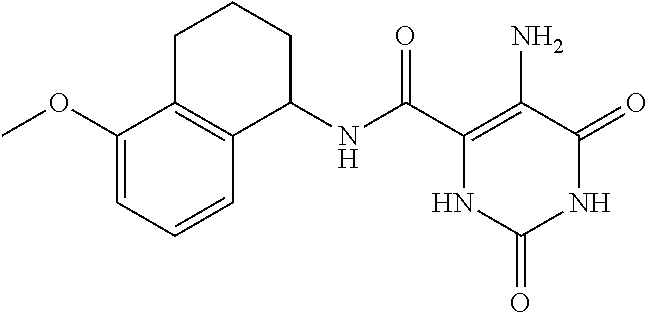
C(C1=C(N)C(=O)NC(=O)N1)(=O)NC1CCCC2=C1C=CC=C2OC
